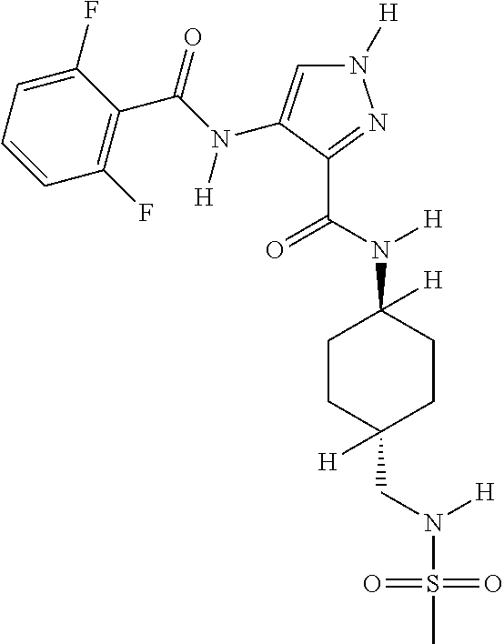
N1([H])C=C(N(C(C2=C(F)C=CC=C2F)=O)[H])C(C(N(C2([H])CCC(CN(S(=O)(=O)C)[H])([H])CC2)[H])=O)=N1
